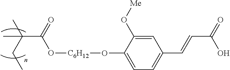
C(C(O[C6H12]OC1=CC=C(C=CC(O)=O)C=C1O[Me])=O)(C)(CC)C
